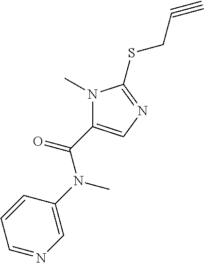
N1(C)C(C(N(C)C2=CN=CC=C2)=O)=CN=C1SCC#C
